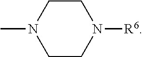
C1CN(C)CCN1[R6]
